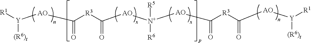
[R1][Y]([AO]C([R3]C([AO][N+]([AO]C([R3]C([AO][Y]([R1])[(R6)t])=O)=O)([R5])[R6])=O)=O)[(R6)t]
